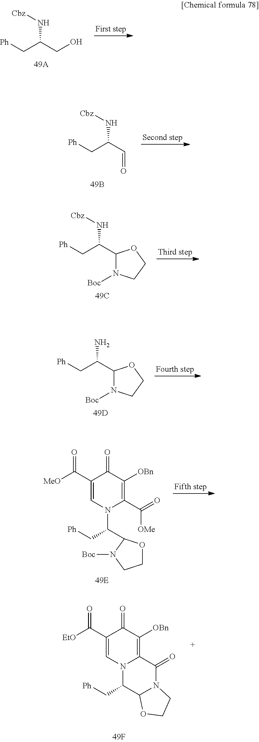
[Ph]CC(CO)N[Cbz].[Ph]CC(C=O)N[Cbz].[Ph]CC(C1N([Boc])CCO1)N[Cbz].[Ph]CC(C1N([Boc])CCO1)N.C1(C([MeO])=O)=CN(C(C[Ph])C2OCCN2[Boc])C(C(=O)[OMe])=C([OBn])C1=O.C1(C([EtO])=O)=CN2C(=C([OBn])C1=O)C(=O)N1C(C2C[Ph])OCC1
